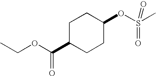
C1C(C(OCC)=O)CCC(OS(=O)(=O)C)C1
